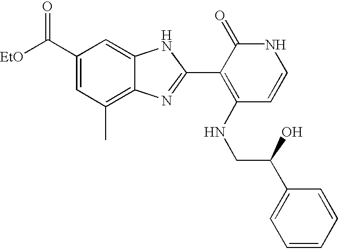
C(C1=CC(C)=C2C(=C1)NC(C1=C(NCC(O)C3=CC=CC=C3)C=CNC1=O)=N2)([EtO])=O
